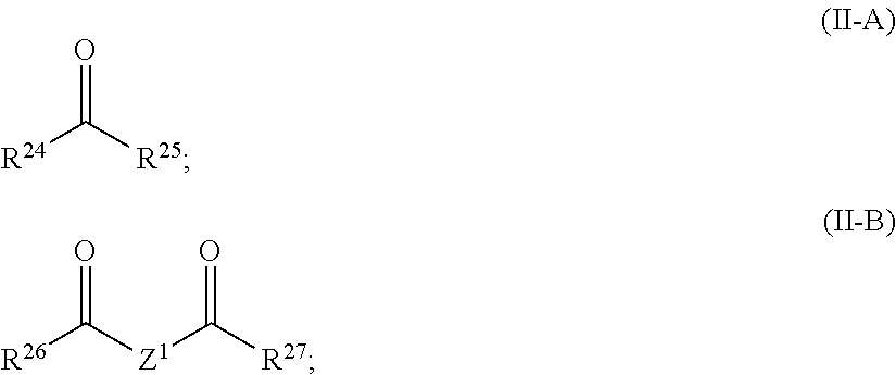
[R24]C([R25])=O.[R26]C([Z1]C([R27])=O)=O
